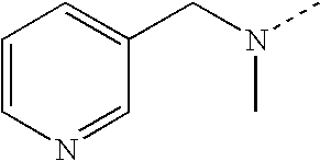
C1=CN=CC(CN(C)C)=C1
